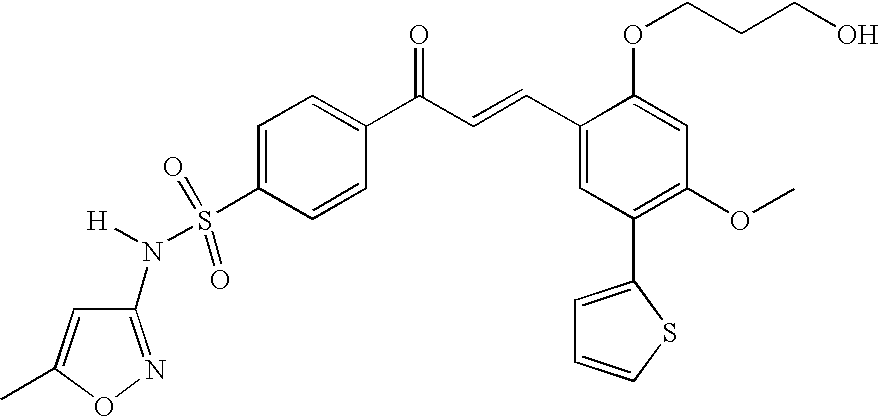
C1=CC(C(C=CC2=CC(C3=CC=CS3)=C(OC)C=C2OCCCO)=O)=CC=C1S(N([H])C1=NOC(C)=C1)(=O)=O
